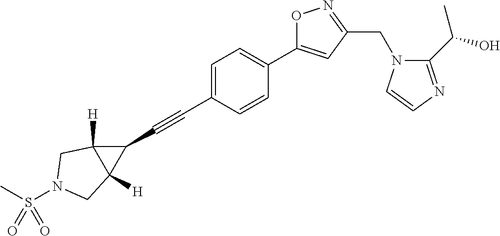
C1=C(C#CC2C3([H])C2([H])CN(S(C)(=O)=O)C3)C=CC(C2=CC(CN3C(C(O)C)=NC=C3)=NO2)=C1
